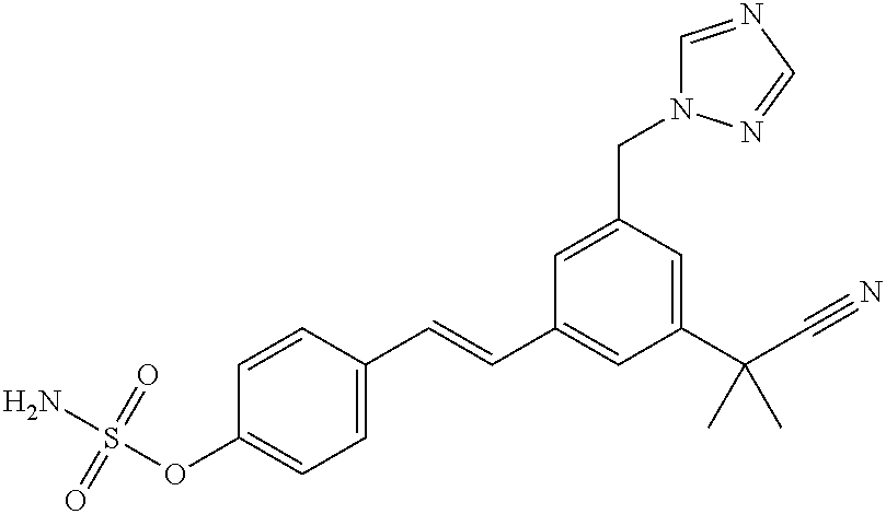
NS(OC1=CC=C(C=CC2=CC(C(C#N)(C)C)=CC(CN3C=NC=N3)=C2)C=C1)(=O)=O
